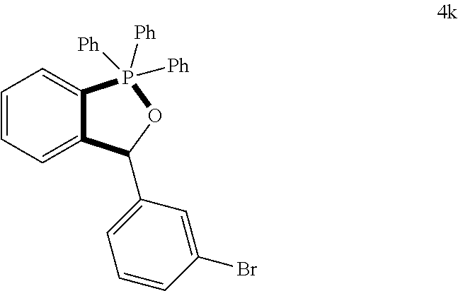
C1=CC=C2C(=C1)P([Ph])([Ph])([Ph])OC2C1=CC=CC(Br)=C1
